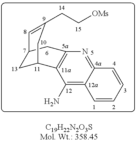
C12=NC3=C(C(N)=C1C=CC=C2)C1CC(C3)C=C(CC[OMs])C1
